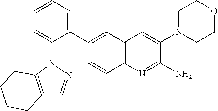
C1(C2=CC3=C(C=C2)N=C(N)C(N2CCOCC2)=C3)=CC=CC=C1N1C2=C(C=N1)CCCC2
